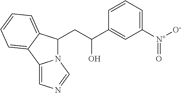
C12=CN=CN1C(CC(C1=CC([N+](=O)[O-])=CC=C1)O)C1=CC=CC=C21
